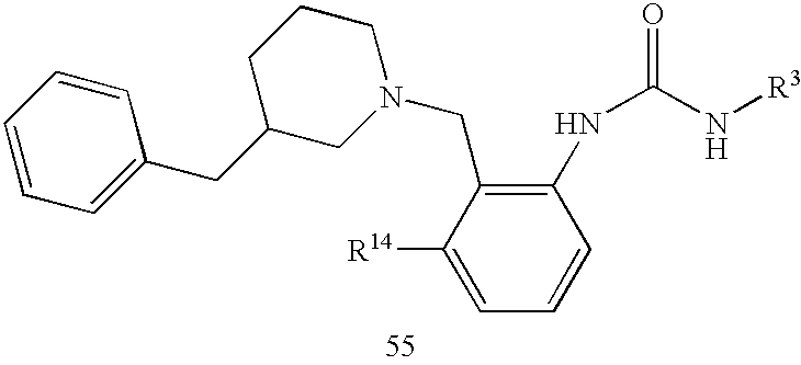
C1(CC2=CC=CC=C2)CN(CC2=C(NC(N[R3])=O)C=CC=C2[R14])CCC1
